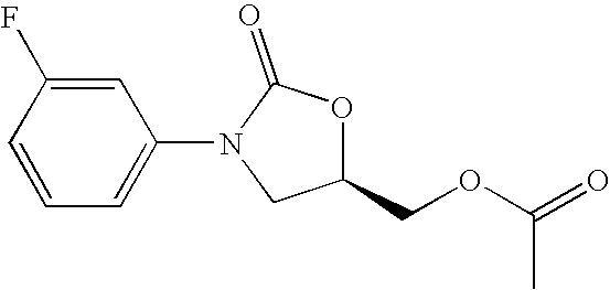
C1=CC=C(N2CC(COC(=O)C)OC2=O)C=C1F
